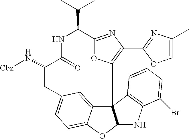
C123C4=CC(=CC=C4OC1NC1=C2C=CC=C1Br)CC(N[Cbz])C(=O)NC(C(C)C)C1=NC(C2=NC(C)=CO2)=C3O1
